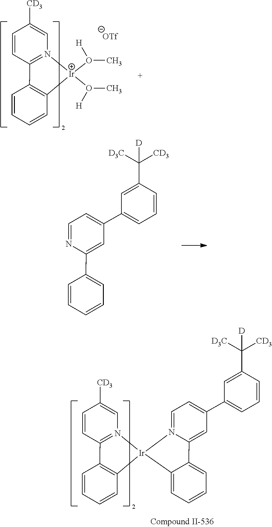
C1(C2=CC=N3C(=C2)C2=CC=CC=C2[Ir]32N3=C(C=CC([CD3])=C3)C3=C2C=CC=C3)=CC=CC(C([D3C])([CD3])[D])=C1.C1=CC([CD3])=CN2=C1C1=C(C=CC=C1)[Ir]2(O(C)[H])O(C)[H].C1(C2=CC=NC(C3=CC=CC=C3)=C2)=CC=CC(C([D3C])([CD3])[D])=C1
